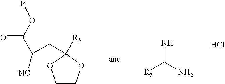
C1COC([R5])(CC(C(=O)OP)[NC])O1.[R3]C(=N)N.Cl
